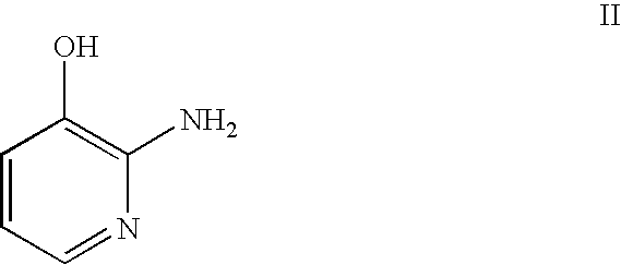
C1(N)=C(O)C=CC=N1
